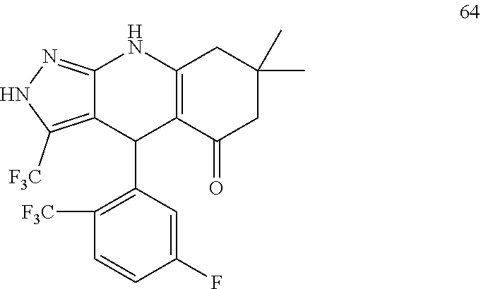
C12=NNC([F3C])=C1C(C1=C([F3C])C=CC(F)=C1)C1=C(N2)CC(C)(C)CC1=O
